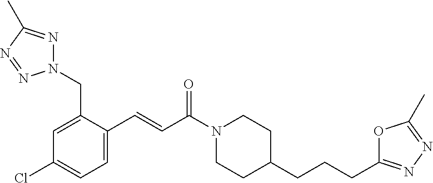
N1(CC2=CC(Cl)=CC=C2C=CC(N2CCC(CCCC3=NN=C(C)O3)CC2)=O)N=C(C)N=N1
